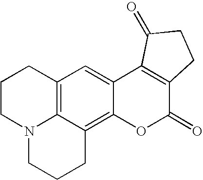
C12=C3C(=C4C(=C1)C1=C(C(=O)O4)CCC1=O)CCCN3CCC2
